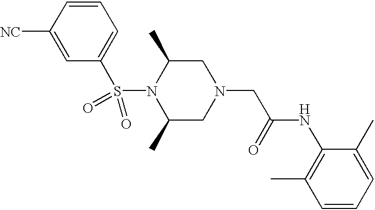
N1(S(C2=CC=CC([NC])=C2)(=O)=O)C(C)CN(CC(=O)NC2=C(C)C=CC=C2C)CC1C
